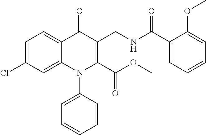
C1=C(Cl)C=C2C(=C1)C(=O)C(CNC(C1=CC=CC=C1OC)=O)=C(C(OC)=O)N2C1=CC=CC=C1
